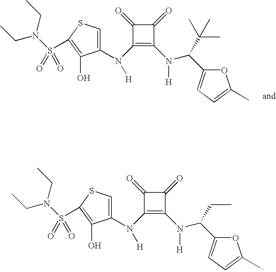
C1(=O)C(N(C2=CSC(S(=O)(=O)N(CC)CC)=C2O)[H])=C(N([H])C(C(C)(C)C)C2=CC=C(C)O2)C1=O.C1(=O)C(N(C2=CSC(S(=O)(=O)N(CC)CC)=C2O)[H])=C(N([H])C(CC)C2=CC=C(C)O2)C1=O
